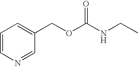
C1=CN=CC(COC(NCC)=O)=C1
